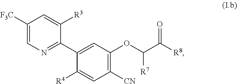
C1([F3C])=CN=C(C2=CC(OC(C([R8])=O)[R7])=C([CN])C=C2[R4])C([R3])=C1
